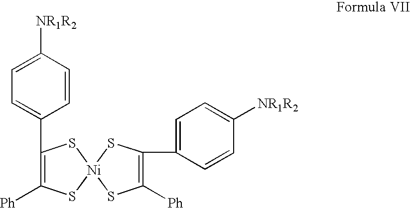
C1(C2=CC=C([NR1R2])C=C2)=C([Ph])S[Ni]2(S1)SC([Ph])=C(C1=CC=C([NR1R2])C=C1)S2
